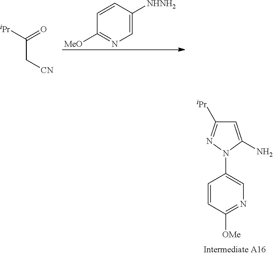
C1=CC([OMe])=NC=C1N1C(N)=CC([iPr])=N1.[MeO]C1=NC=C([NHNH2])C=C1.[iPr]C(=O)C[CN]
